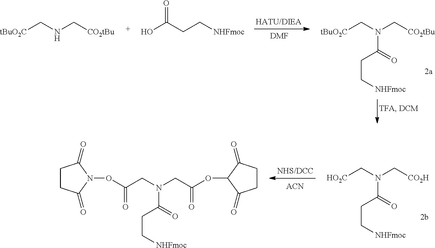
[DMF].[tBuO2C]CNC[CO2tBu].OC(CC[NHFmoc])=O.[tBuO2C]CN(C[CO2tBu])C(=O)CC[NHFmoc].[ACN].[HO2C]CN(C[CO2H])C(=O)CC[NHFmoc].C1CC(=O)N(OC(CN(CC(OC2C(=O)CCC2=O)=O)C(=O)CC[NHFmoc])=O)C1=O
